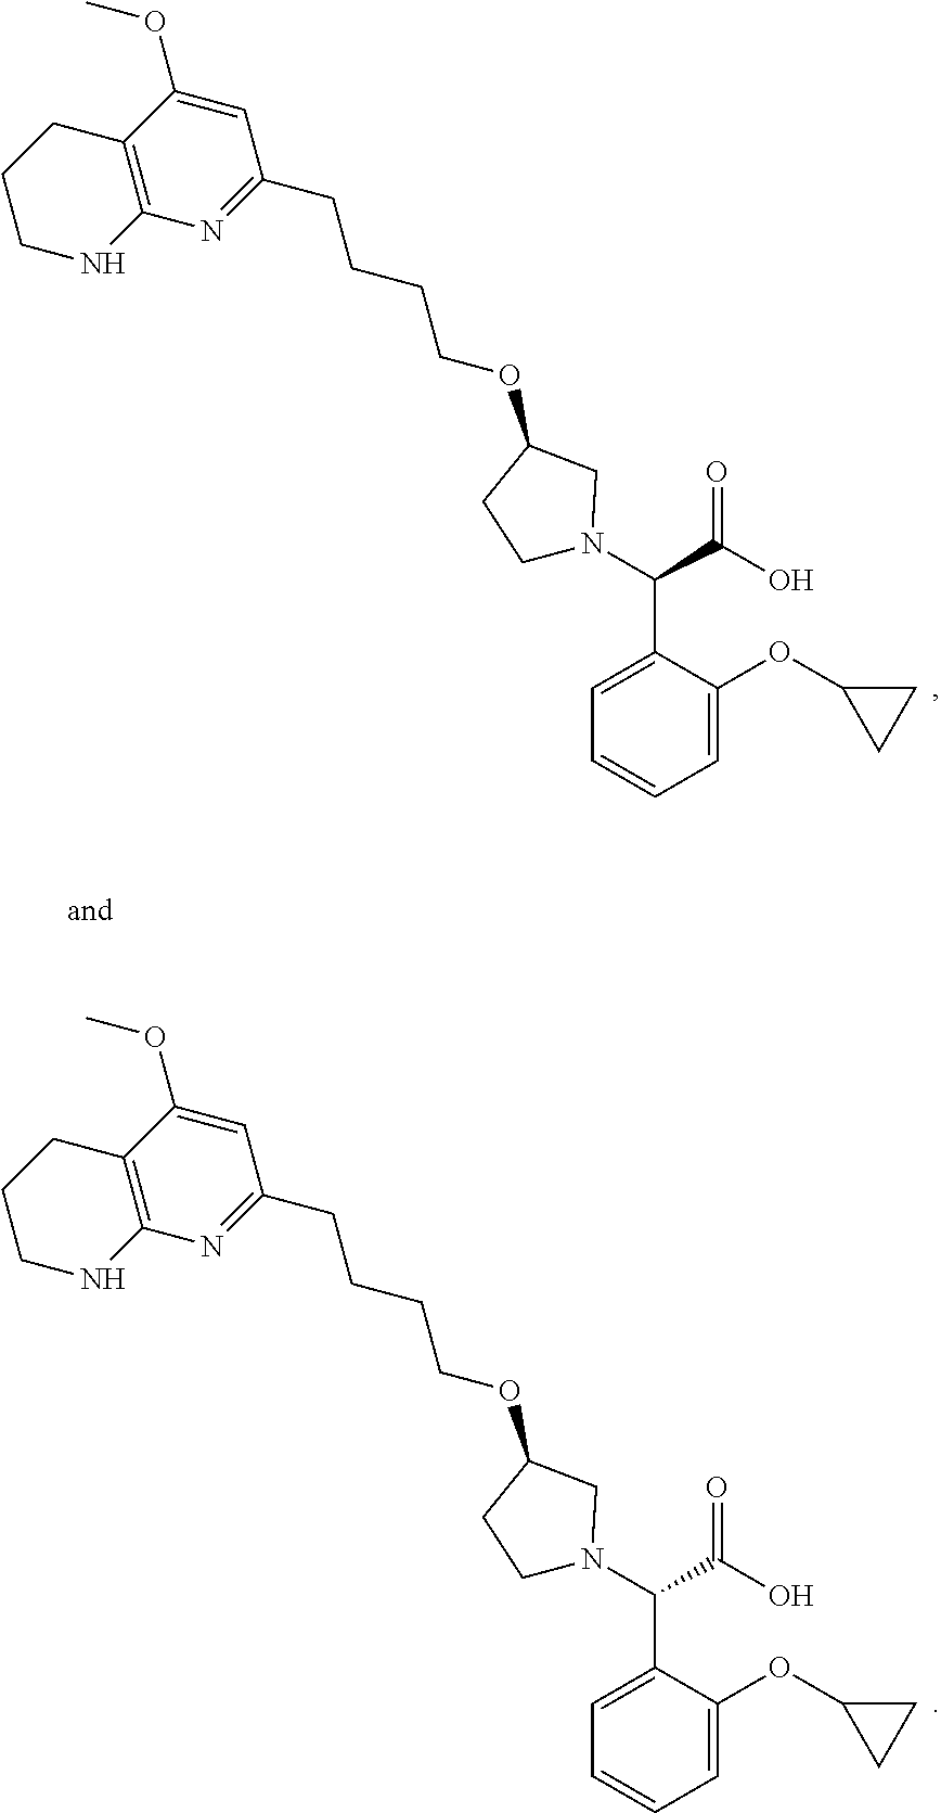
C12=C(N=C(CCCCOC3CCN(C(C(O)=O)C4=CC=CC=C4OC4CC4)C3)C=C1OC)NCCC2.C12=C(N=C(CCCCOC3CCN(C(C(O)=O)C4=CC=CC=C4OC4CC4)C3)C=C1OC)NCCC2
